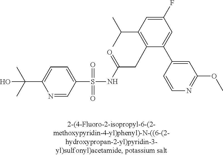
S(=O)(=O)(NC(CC1=C(C(C)C)C=C(F)C=C1C1=CC(OC)=NC=C1)=O)C1=CC=C(C(C)(C)O)N=C1
